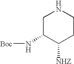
C1C(N[Boc])C([NHZ])CCN1
